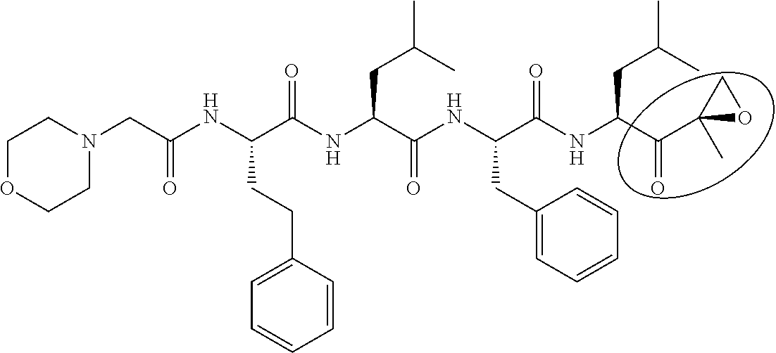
C(C(NC(C(NC(C(NC(C(C1(C)OC1)=O)CC(C)C)=O)CC1=CC=CC=C1)=O)CC(C)C)=O)(NC(CN1CCOCC1)=O)CCC1=CC=CC=C1
